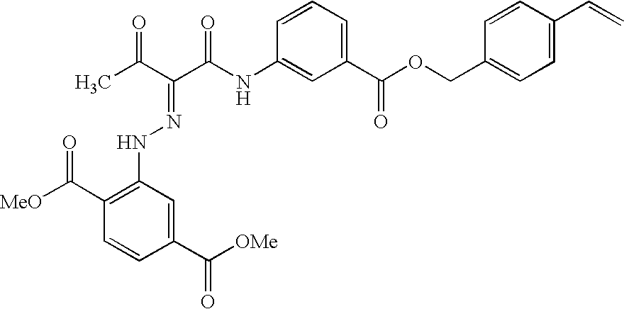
CC(C(C(NC1=CC(C(OCC2=CC=C(C=C)C=C2)=O)=CC=C1)=O)=NNC1=C(C([MeO])=O)C=CC(C([OMe])=O)=C1)=O
